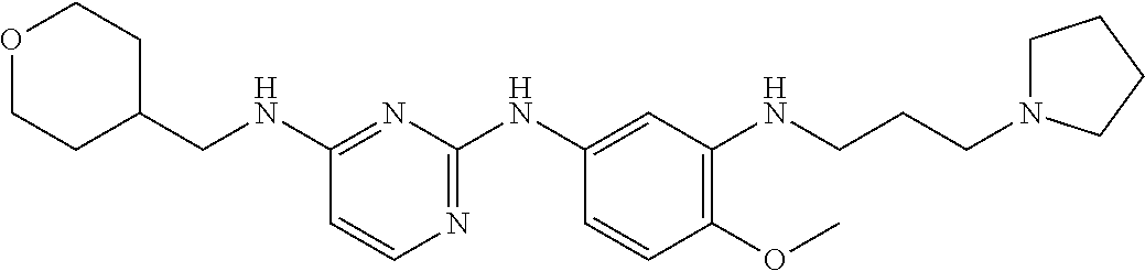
C(NC1=NC(NC2=CC(NCCCN3CCCC3)=C(OC)C=C2)=NC=C1)C1CCOCC1
